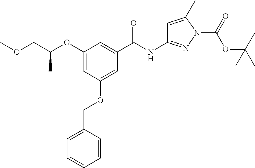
C1(OC(COC)C)=CC(OCC2=CC=CC=C2)=CC(C(NC2=NN(C(=O)OC(C)(C)C)C(C)=C2)=O)=C1
